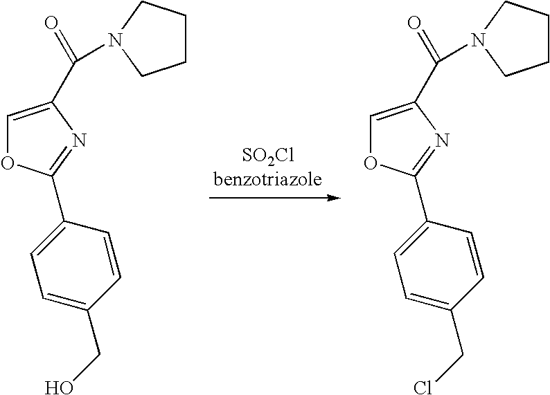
C1=C(CO)C=CC(C2=NC(C(=O)N3CCCC3)=CO2)=C1.C1=C(CCl)C=CC(C2=NC(C(=O)N3CCCC3)=CO2)=C1
